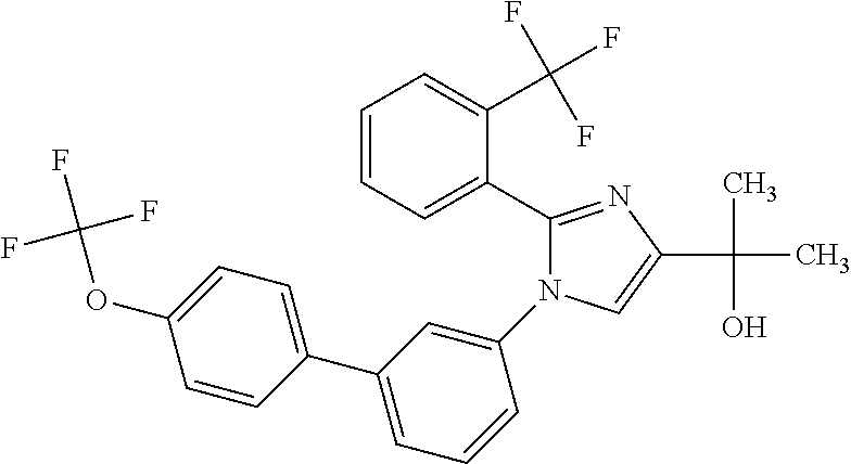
C1(C2=CC=CC=C2C(F)(F)F)=NC(C(C)(O)C)=CN1C1=CC(C2=CC=C(OC(F)(F)F)C=C2)=CC=C1
